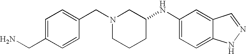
C1=C(CN)C=CC(CN2CCCC(NC3=CC=C4C(=C3)C=NN4)C2)=C1
